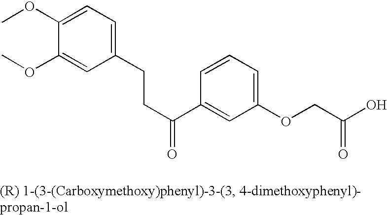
COC1=CC=C(CCC(C2=CC(OCC(O)=O)=CC=C2)=O)C=C1OC
